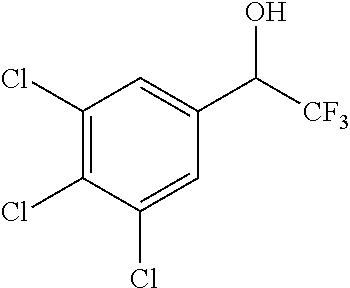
C1(Cl)=C(Cl)C(Cl)=CC(C([CF3])O)=C1
